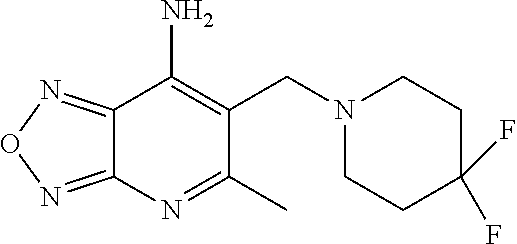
C(C1=C(N)C2=NON=C2N=C1C)N1CCC(F)(F)CC1
